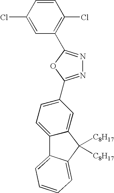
C1=CC(Cl)=CC(C2=NN=C(C3=CC=C4C(=C3)C([C8H17])([C8H17])C3=CC=CC=C43)O2)=C1Cl
